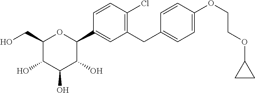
C1=CC(C2OC(CO)C(O)C(O)C2O)=CC(CC2=CC=C(OCCOC3CC3)C=C2)=C1Cl
